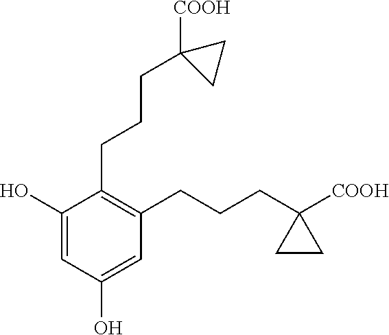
C1=C(O)C(CCCC2([COOH])CC2)=C(CCCC2([COOH])CC2)C=C1O
